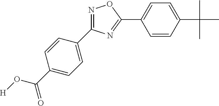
[H]OC(=O)C1=CC=C(C2=NOC(C3=CC=C(C(C)(C)C)C=C3)=N2)C=C1
